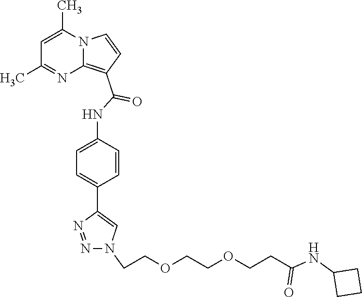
C1=C(C)N2C(=C(C(NC3=CC=C(C4=CN(CCOCCOCCC(NC5CCC5)=O)N=N4)C=C3)=O)C=C2)N=C1C
